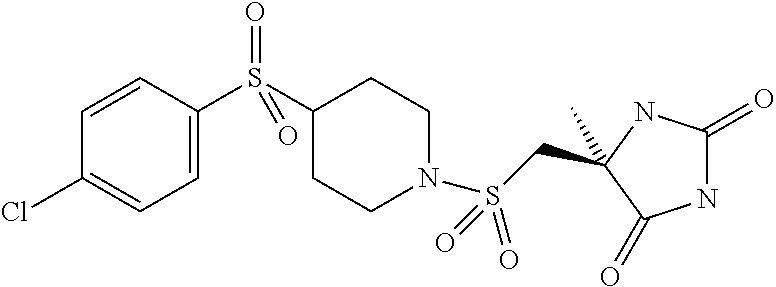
CC1(CS(N2CCC(S(C3=CC=C(Cl)C=C3)(=O)=O)CC2)(=O)=O)NC(=O)NC1=O
